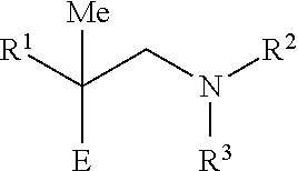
C(CN([R2])[R3])([R1])([E])[Me]
